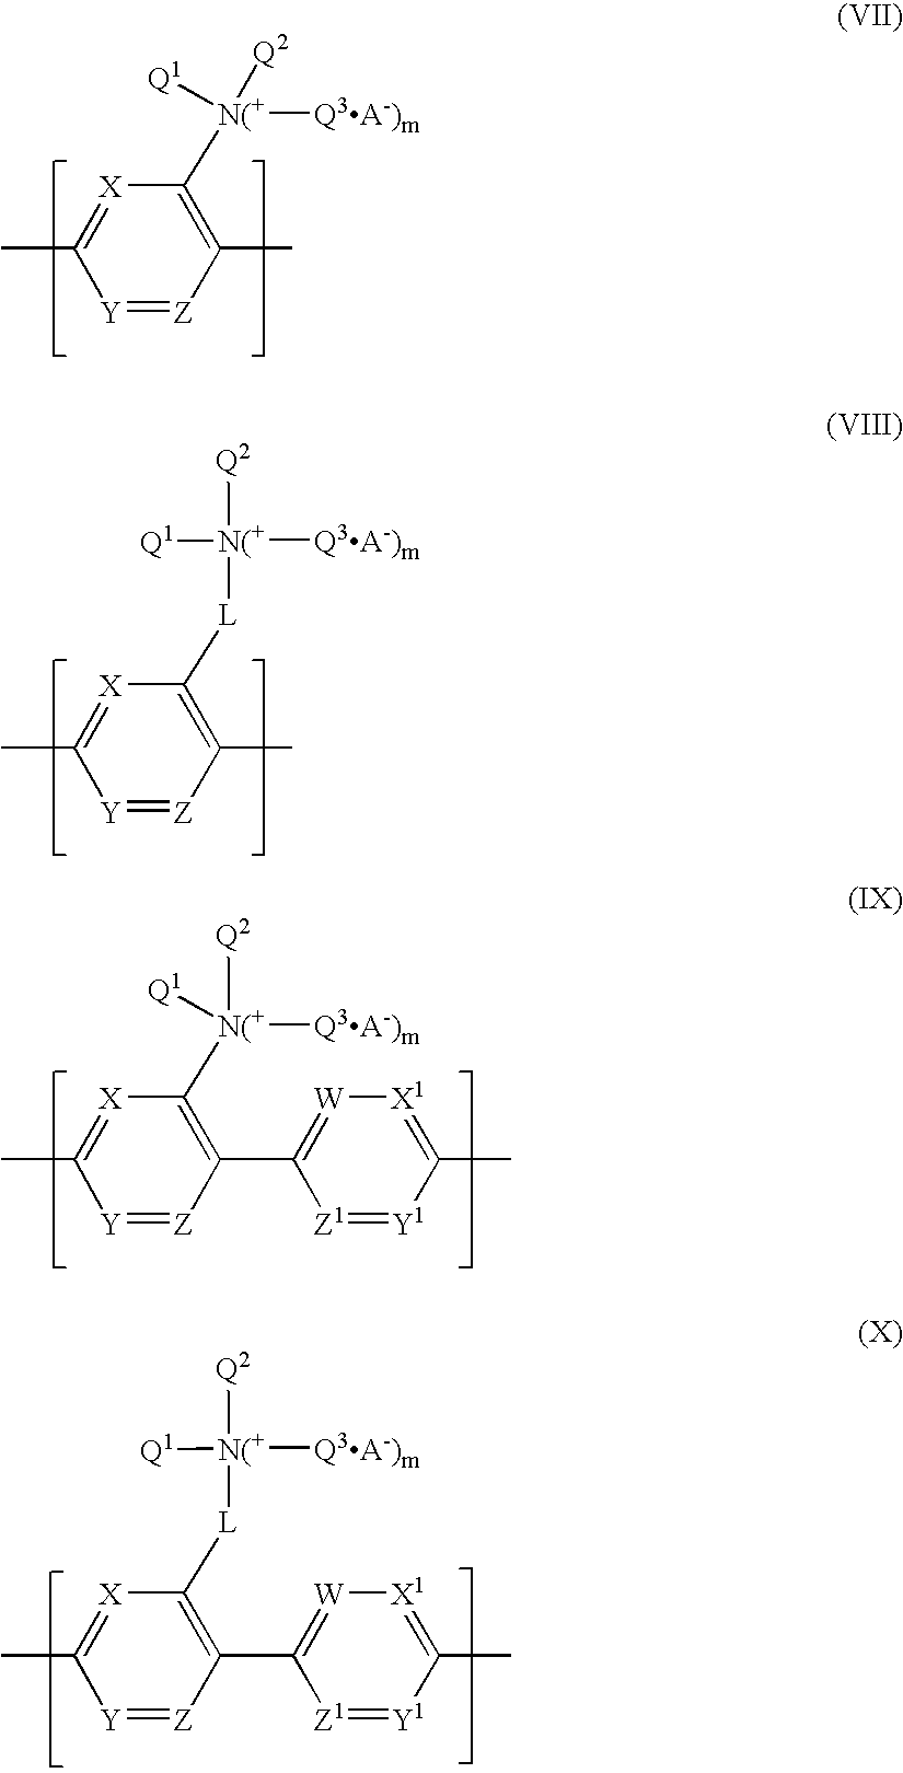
[N(+](C1=C(C)[Z]=[Y]C(C)=[X]1)([Q3A-)m])([Q2])[Q1].[L](C1=C(C)[Z]=[Y]C(C)=[X]1)[N(+]([Q3A-)m])([Q2])[Q1].[N(+](C1=C(C2=[W][X1]=C(C)[Y1]=[Z1]2)[Z]=[Y]C(C)=[X]1)([Q3A-)m])([Q2])[Q1].[L](C1=C(C2=[W][X1]=C(C)[Y1]=[Z1]2)[Z]=[Y]C(C)=[X]1)[N(+]([Q3A-)m])([Q2])[Q1]
